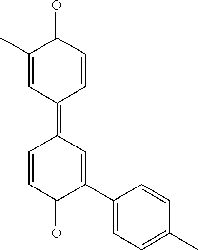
C1(C)=CC(=C2C=CC(=O)C(C3=CC=C(C)C=C3)=C2)C=CC1=O
